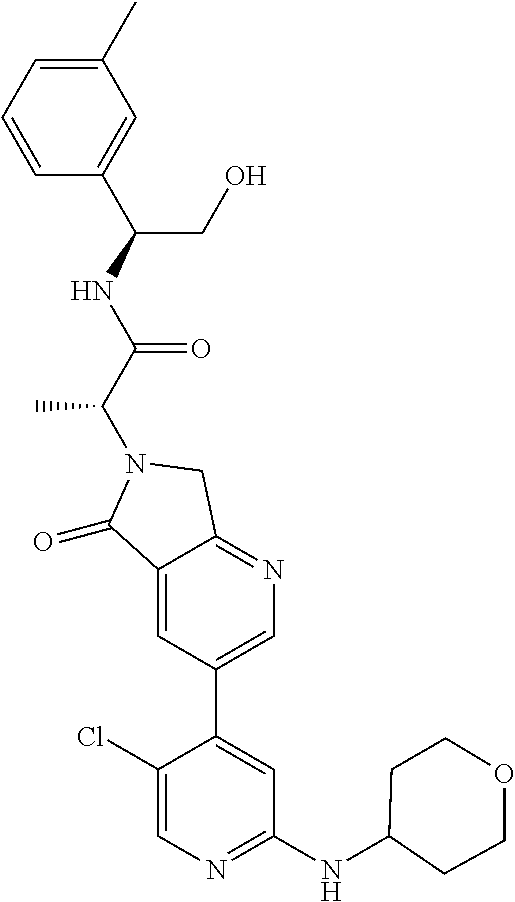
C1(=O)C2=CC(C3=CC(NC4CCOCC4)=NC=C3Cl)=CN=C2CN1C(C(NC(CO)C1=CC(C)=CC=C1)=O)C
